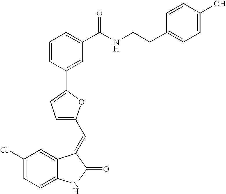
C1(Cl)=CC=C2C(=C1)C(=CC1=CC=C(C3=CC(C(NCCC4=CC=C(O)C=C4)=O)=CC=C3)O1)C(=O)N2
